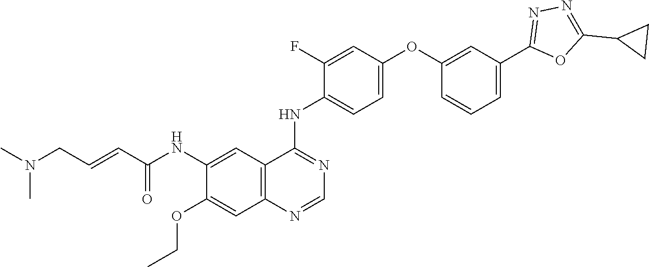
O=C(C=CCN(C)C)NC1=CC2=C(C=C1OCC)N=CN=C2NC1=CC=C(OC2=CC(C3=NN=C(C4CC4)O3)=CC=C2)C=C1F
